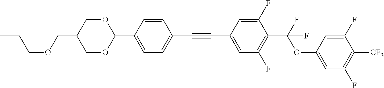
C(OCC1COC(C2=CC=C(C#CC3=CC(F)=C(C(OC4=CC(F)=C([CF3])C(F)=C4)(F)F)C(F)=C3)C=C2)OC1)CC
